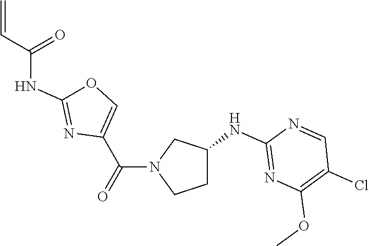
C1C(NC2=NC(OC)=C(Cl)C=N2)CN(C(=O)C2=COC(NC(C=C)=O)=N2)C1
